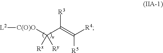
[L2][C(O)O]C(C(=C([R4])[R5])[R3])([Rx])[Ry]
